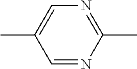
C1=NC(C)=NC=C1C
